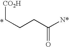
[CO2H]CCCC([N*])=O
